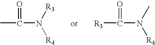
C(N([R3])[R4])(C)=O.C(N(C)[R4])([R3])=O
